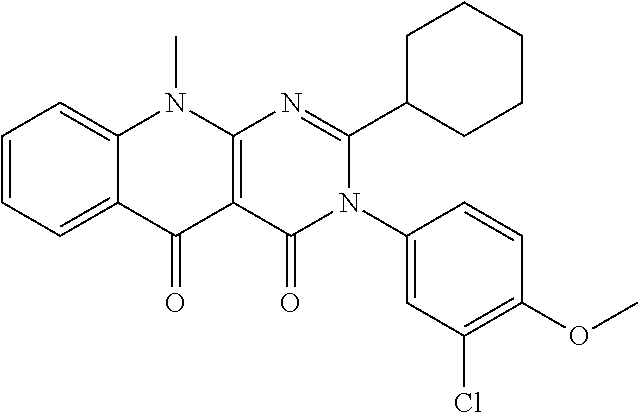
C1=CC=C2C(=C1)N(C)C1=C(C2=O)C(=O)N(C2=CC(Cl)=C(OC)C=C2)C(C2CCCCC2)=N1
